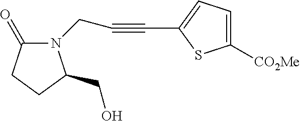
N1(CC#CC2=CC=C([CO2Me])S2)C(=O)CCC1CO
